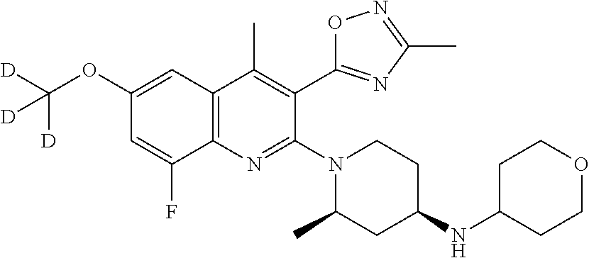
C1(OC([D])([D])[D])=CC2=C(N=C(N3CCC(NC4CCOCC4)CC3C)C(C3=NC(C)=NO3)=C2C)C(F)=C1
